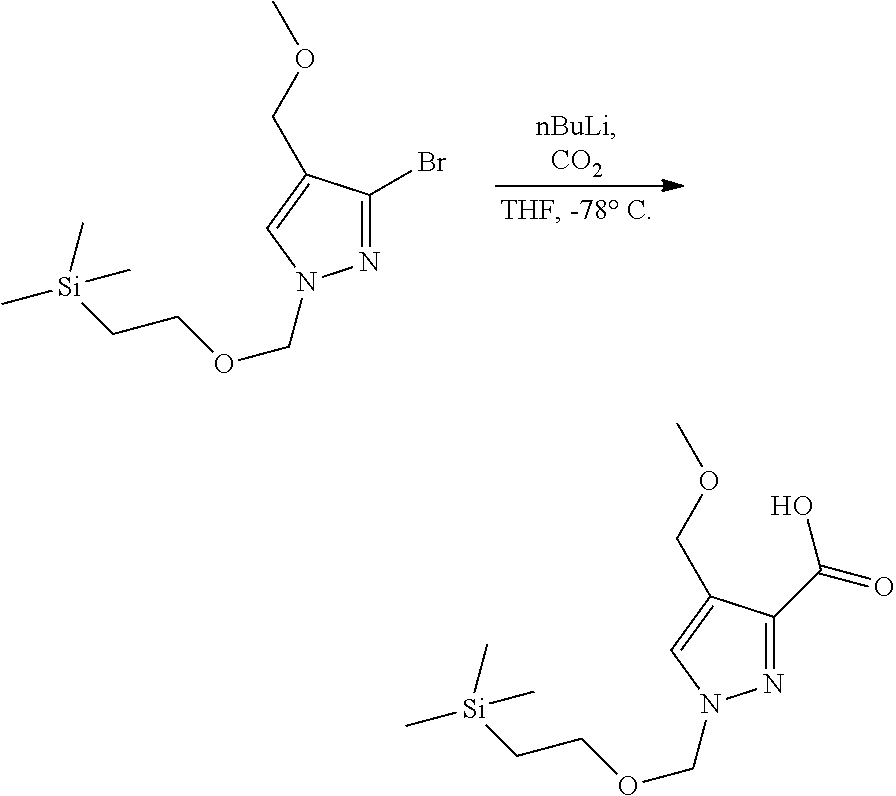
N1=C(Br)C(COC)=CN1COCC[Si](C)(C)C.N1=C(C(=O)O)C(COC)=CN1COCC[Si](C)(C)C
